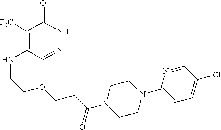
C1([F3C])=C(NCCOCCC(N2CCN(C3=CC=C(Cl)C=N3)CC2)=O)C=NNC1=O
